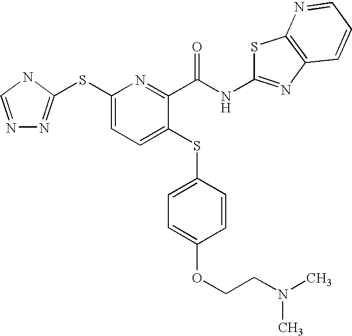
N1=CNC(SC2=CC=C(SC3=CC=C(OCCN(C)C)C=C3)C(C(=O)NC3=NC4=C(S3)N=CC=C4)=N2)=N1
